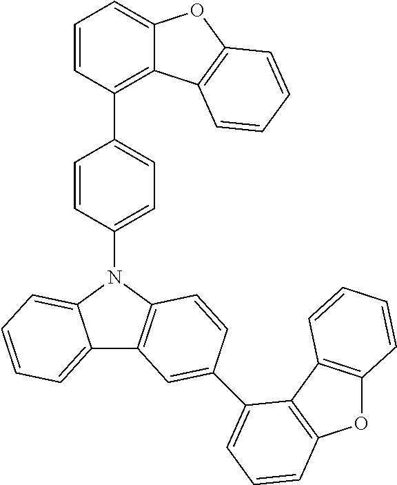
C12=CC=CC=C1N(C1=CC=C(C3=C4C(=CC=C3)OC3=C4C=CC=C3)C=C1)C1=C2C=C(C2=CC=CC3=C2C2=C(O3)C=CC=C2)C=C1
